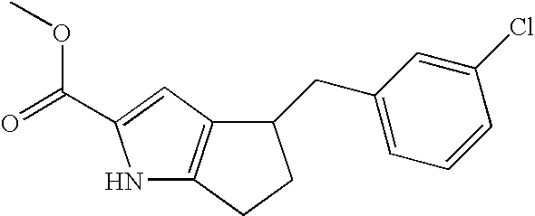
N1C2=C(C=C1C(=O)OC)C(CC1=CC=CC(Cl)=C1)CC2
